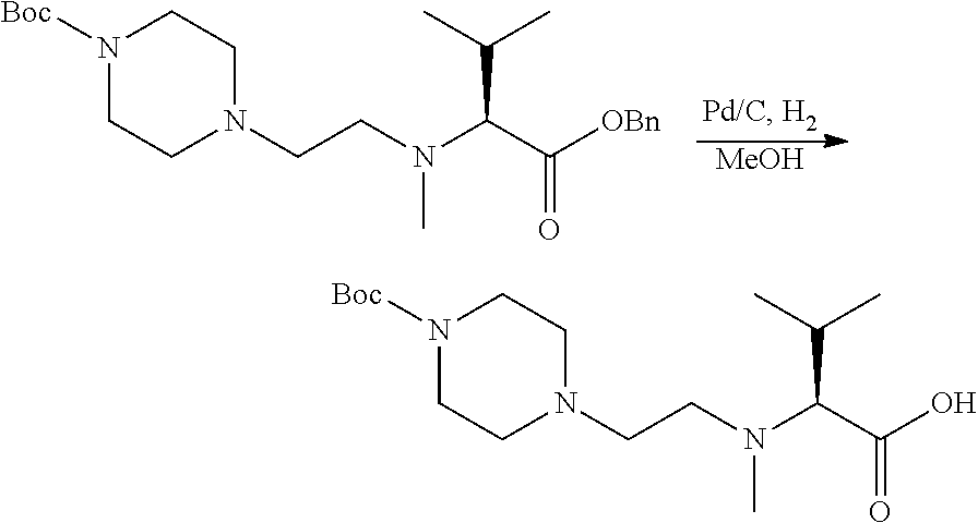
[MeOH].C(CN(C)C(C([OBn])=O)C(C)C)N1CCN([Boc])CC1.C(CN(C)C(C(O)=O)C(C)C)N1CCN([Boc])CC1
